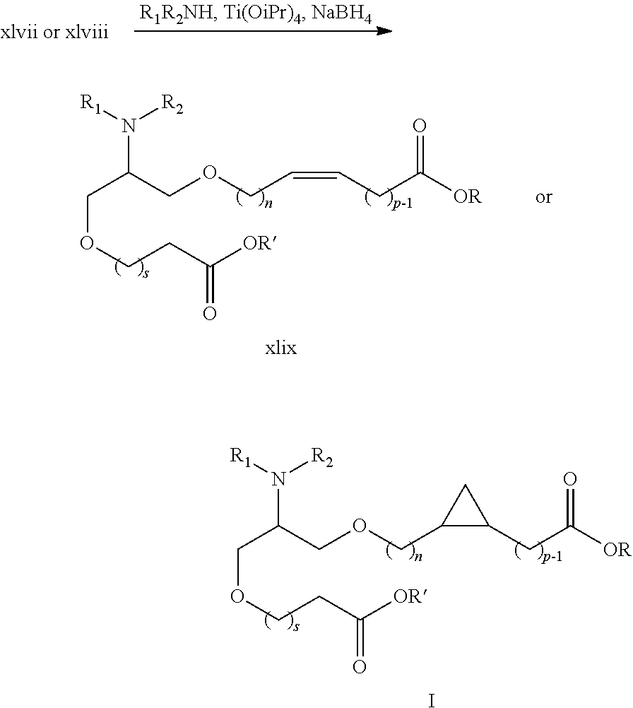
O(CC=CCC([OR])=O)CC(N([R2])[R1])COCCC([OR])=O.O(CC1C(CC([OR])=O)C1)CC(N([R2])[R1])COCCC([OR])=O.I
